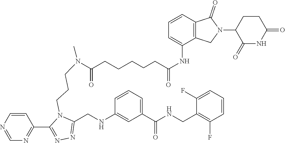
C(C(NC1=CC=CC2=C1CN(C1C(=O)NC(=O)CC1)C2=O)=O)CCCCC(N(CCCN1C(CNC2=CC(C(NCC3=C(F)C=CC=C3F)=O)=CC=C2)=NN=C1C1=NC=NC=C1)C)=O
